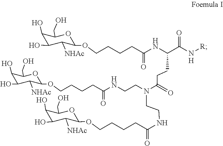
O(CCCCC(NC(C(=O)N[R])CCC(N(CCNC(CCCCOC1C([NHAc])C(O)C(O)C(CO)O1)=O)CCNC(CCCCOC1C([NHAc])C(O)C(O)C(CO)O1)=O)=O)=O)C1C([NHAc])C(O)C(O)C(CO)O1
